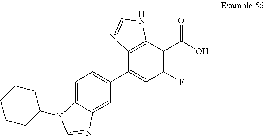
C1=C2C(=CC(C3=CC(F)=C(C(O)=O)C4=C3N=CN4)=C1)N=CN2C1CCCCC1
